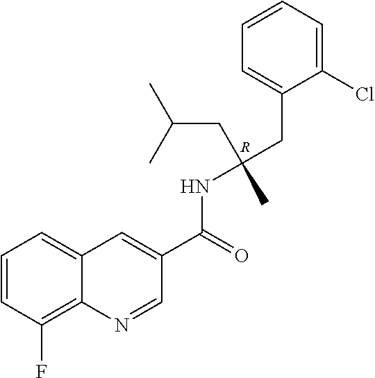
[R].C1=CC(F)=C2C(=C1)C=C(C(=O)NC(CC1=CC=CC=C1Cl)(CC(C)C)C)C=N2
